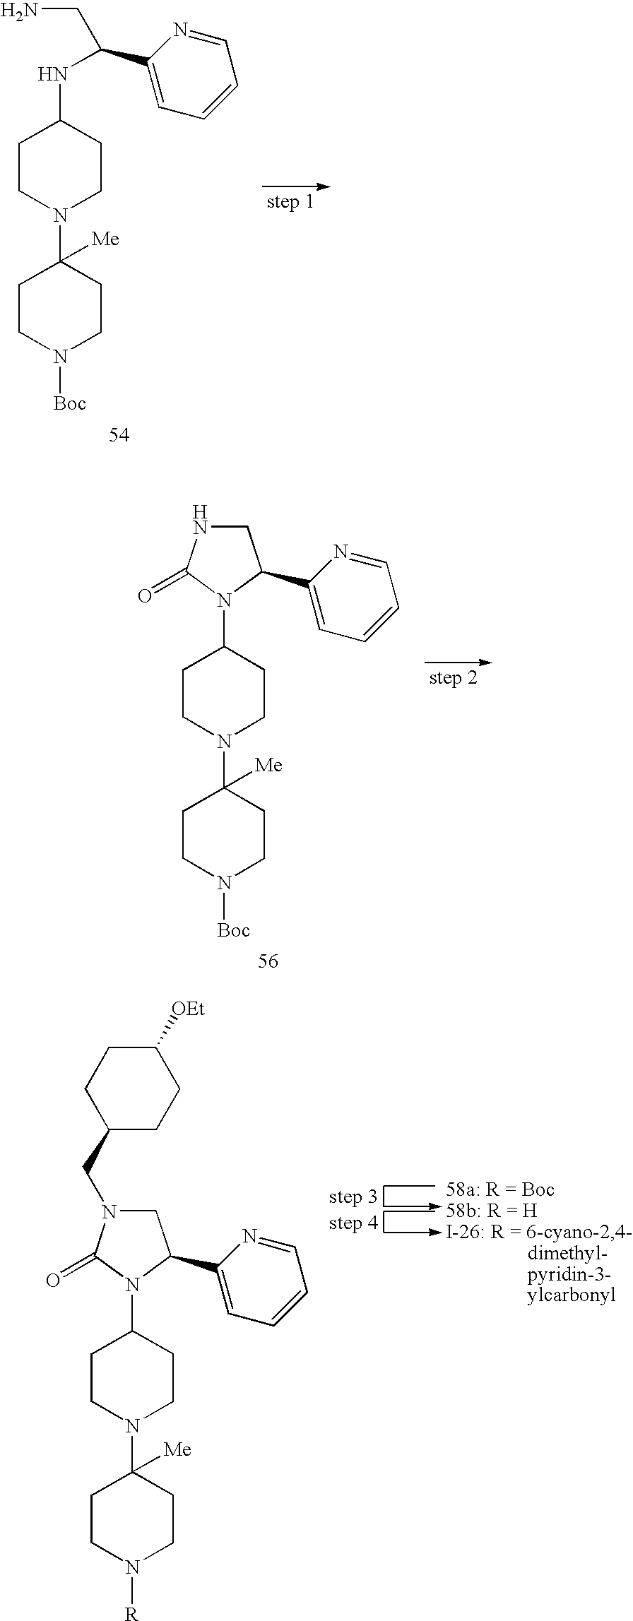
N1(C2([Me])CCN([Boc])CC2)CCC(NC(C2=CC=CC=N2)CN)CC1.N1(C2([Me])CCN([Boc])CC2)CCC(N2C(C3=CC=CC=N3)CNC2=O)CC1.N1(C2([Me])CCN([R])CC2)CCC(N2C(C3=CC=CC=N3)CN(CC3CCC([OEt])CC3)C2=O)CC1
